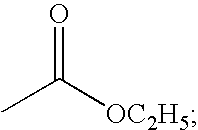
CC([OC2H5])=O
